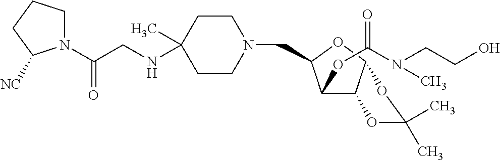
C1(OC(N(CCO)C)=O)C2C(OC1CN1CCC(NCC(=O)N3CCCC3[NC])(C)CC1)OC(C)(C)O2
